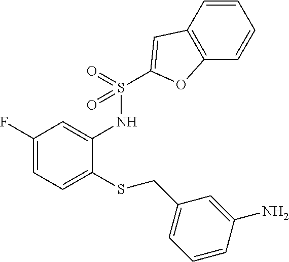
C1(F)=CC=C(SCC2=CC=CC(N)=C2)C(NS(=O)(=O)C2=CC3=C(C=CC=C3)O2)=C1
